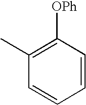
C1(C)=C([OPh])C=CC=C1
